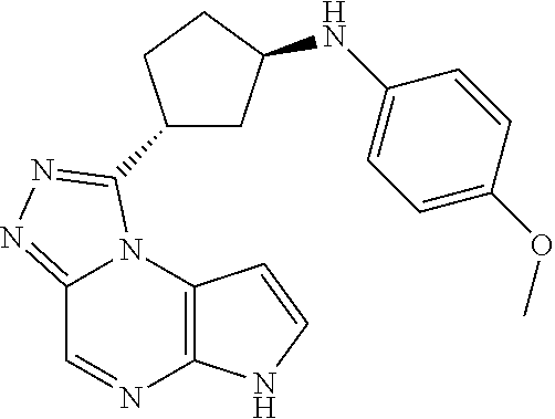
C12=C(N3C(=NN=C3C3CC(NC4=CC=C(OC)C=C4)CC3)C=N1)C=CN2
